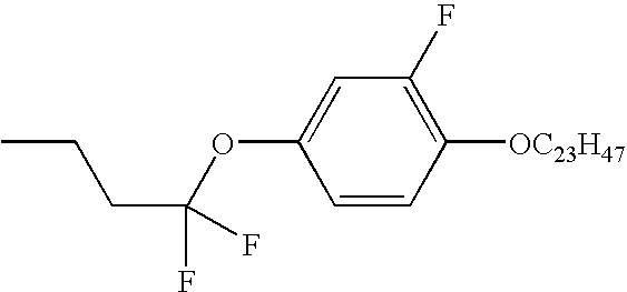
C1=CC([OC23H47])=C(F)C=C1OC(CCC)(F)F
